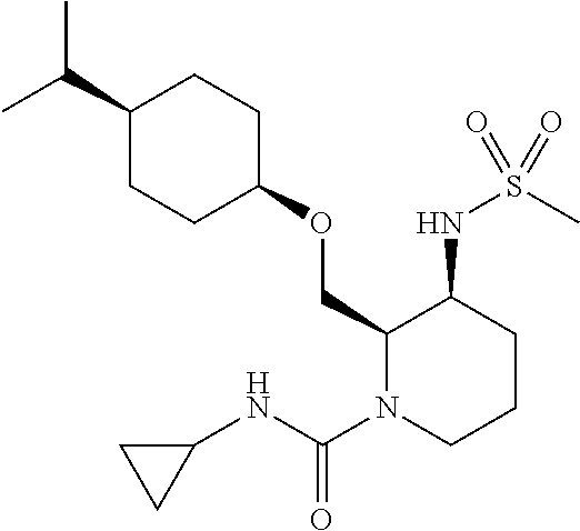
C(C1CCC(OCC2N(C(NC3CC3)=O)CCCC2NS(C)(=O)=O)CC1)(C)C
